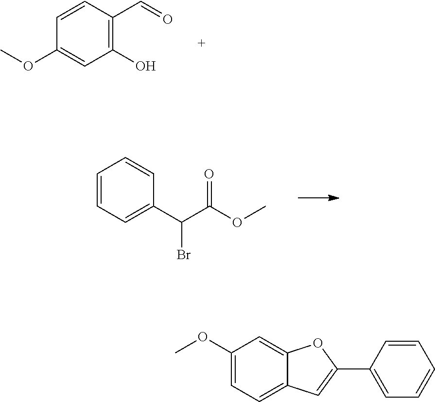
C1=CC(C=O)=C(O)C=C1OC.C1=CC=C(C(Br)C(=O)OC)C=C1.C1(OC)=CC=C2C(=C1)OC(C1=CC=CC=C1)=C2
